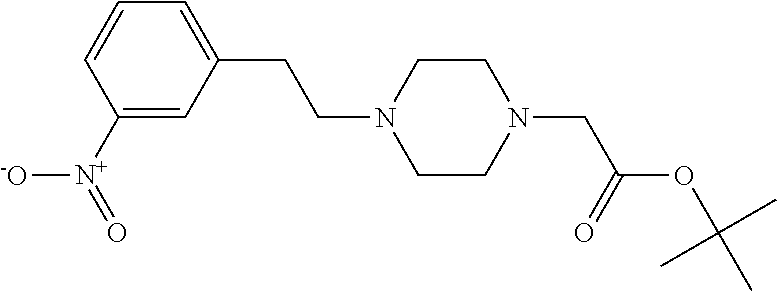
C1([N+](=O)[-O])=CC(CCN2CCN(CC(=O)OC(C)(C)C)CC2)=CC=C1
